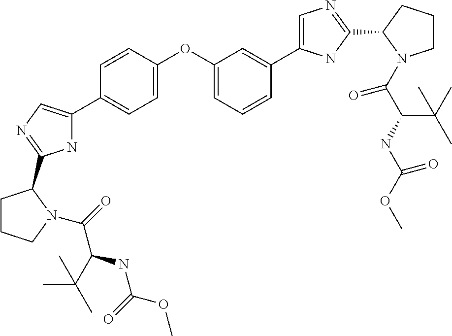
C1=C(OC2=CC=CC(C3=CN=C(C4CCCN4C(C(NC(OC)=O)C(C)(C)C)=O)N3)=C2)C=CC(C2=CN=C(C3CCCN3C(=O)C(C(C)(C)C)NC(=O)OC)N2)=C1
